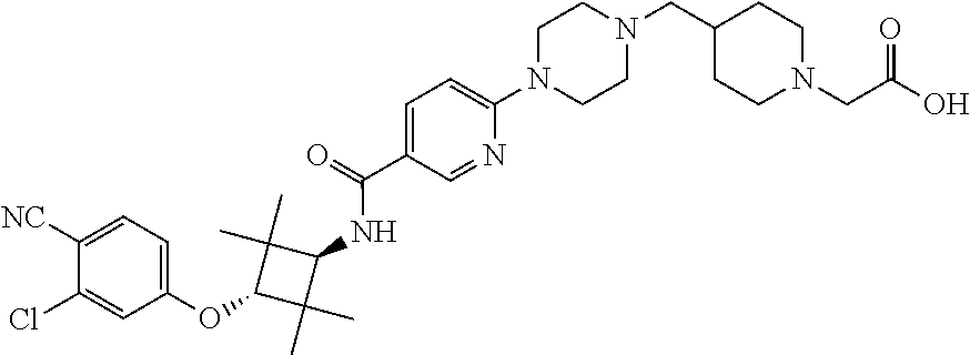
N(C1C(C)(C)C(OC2=CC=C([NC])C(Cl)=C2)C1(C)C)C(C1=CC=C(N2CCN(CC3CCN(CC(O)=O)CC3)CC2)N=C1)=O
